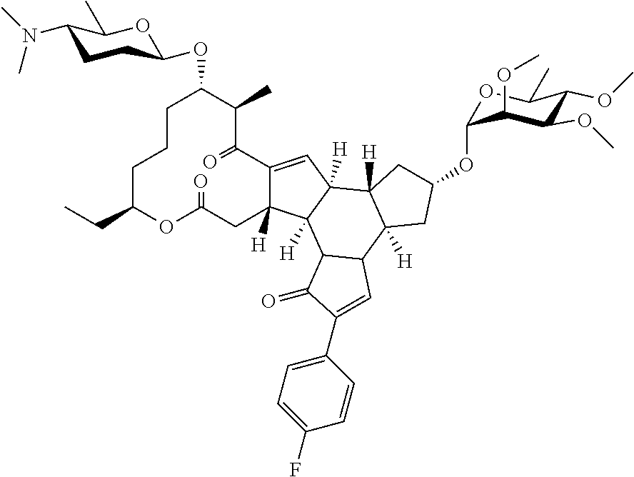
C1CCC(CC)OC(=O)CC2([H])C(=CC3([H])C4([H])C([H])(CC(OC5OC(C)C(OC)C(OC)C5OC)C4)C4C(C23[H])C(=O)C(C2=CC=C(F)C=C2)=C4)C(=O)C(C)C1OC1CCC(N(C)C)C(C)O1
